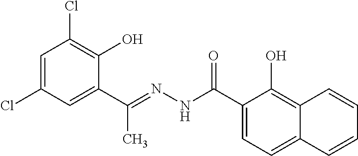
C1=C(Cl)C=C(C(=NNC(C2=CC=C3C(=C2O)C=CC=C3)=O)C)C(O)=C1Cl
